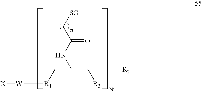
[X][W][R1]CC(C([R3])[R2])NC(C[SG])=O
